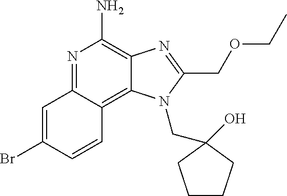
C1(Br)=CC2=NC(N)=C3C(=C2C=C1)N(CC1(O)CCCC1)C(COCC)=N3
